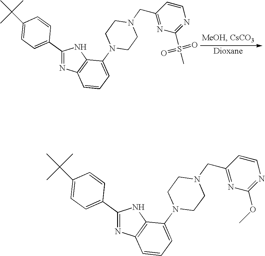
C1(C2=CC=C(C(C)(C)C)C=C2)=NC2=C(N1)C(N1CCN(CC3=NC(S(=O)(=O)C)=NC=C3)CC1)=CC=C2.C1(C2=CC=C(C(C)(C)C)C=C2)=NC2=C(N1)C(N1CCN(CC3=NC(OC)=NC=C3)CC1)=CC=C2
